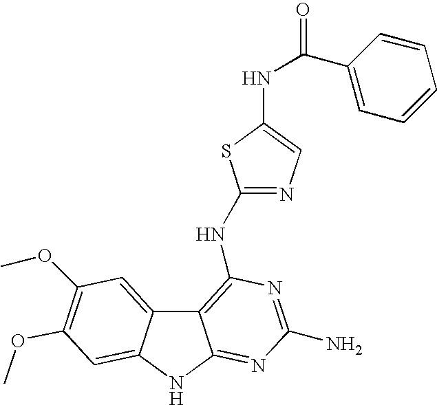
N(C1=CN=C(NC2=C3C4=CC(OC)=C(OC)C=C4NC3=NC(N)=N2)S1)C(=O)C1=CC=CC=C1
